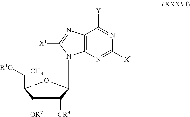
N1=C([Y])C2=C(N=C1[X2])N(C1C([OR3])C([OR2])(C)C(C[R1O])O1)C([X1])=N2
